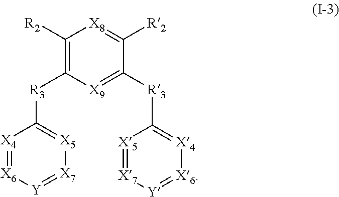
C1([R2])=C([R3]C2=[X5][X7]=[Y][X6]=[X4]2)[X9]=C([R3]C2=[X4][X6]=[Y][X7]=[X5]2)C([R2])=[X8]1
